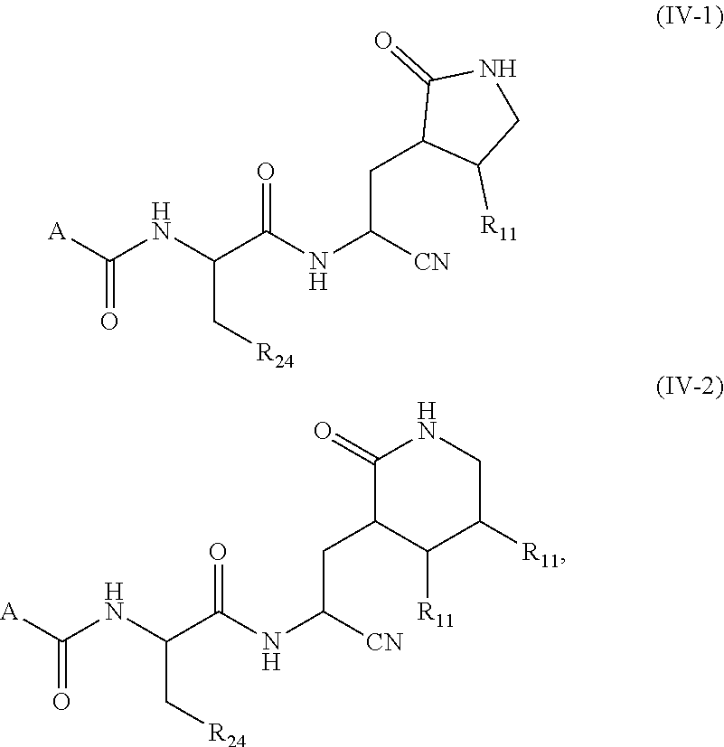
[A]C(NC(C(NC([CN])CC1C([R11])CNC1=O)=O)C[R24])=O.[A]C(NC(C(NC([CN])CC1C([R11])C([R11])CNC1=O)=O)C[R24])=O
